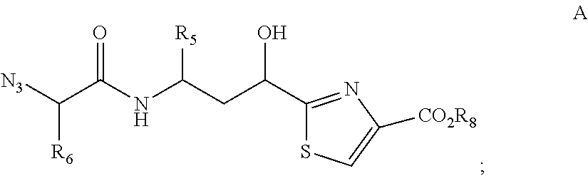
C([R6])([N3])C(NC(CC(C1=NC([CO2R8])=CS1)O)[R5])=O
